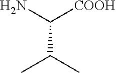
C(C(C)C)(N)[COOH]
